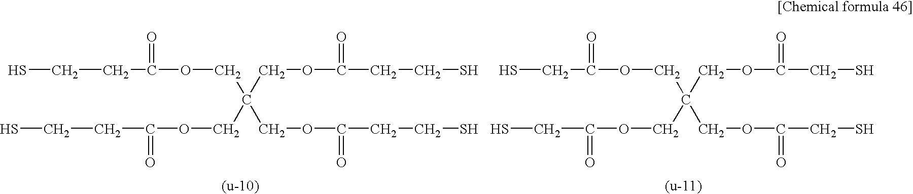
C(C(OCC(COC(CCS)=O)(COC(CCS)=O)COC(CCS)=O)=O)CS.SCC(OCC(COC(CS)=O)(COC(CS)=O)COC(CS)=O)=O
